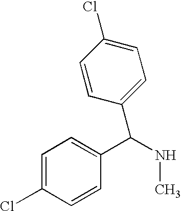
C1(Cl)=CC=C(C(NC)C2=CC=C(Cl)C=C2)C=C1
